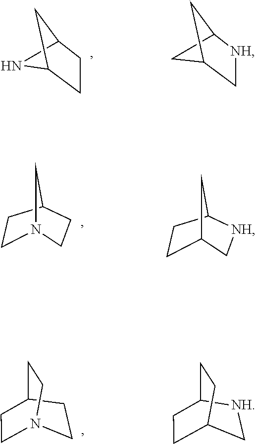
N1C2CCC(C1)C2.C1C2C[NH]C(C1)C2.C1N2CCC(C1)C2.C1C2C[NH]C(C1)C2.C1CC2CCN1CC2.C1[NH]C2CCC1CC2
